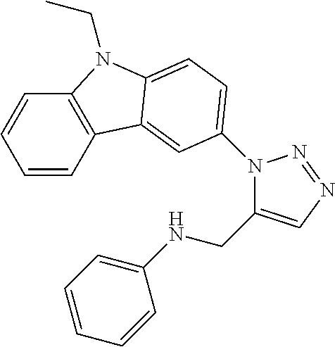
C1=CC2=C(C=C1)N(CC)C1=CC=C(N3C(CNC4=CC=CC=C4)=CN=N3)C=C21
